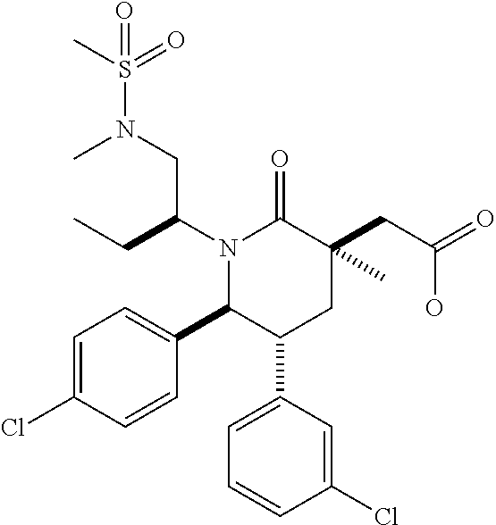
C1=C(Cl)C=CC(C2C(C3=CC=CC(Cl)=C3)CC(CC(O)=O)(C)C(=O)N2C(CC)CN(S(=O)(=O)C)C)=C1
